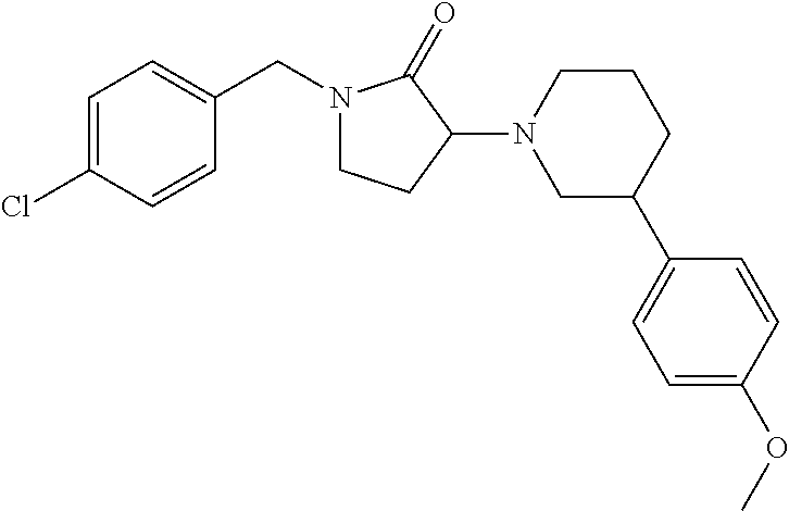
C1=C(Cl)C=CC(CN2CCC(N3CC(C4=CC=C(OC)C=C4)CCC3)C2=O)=C1
